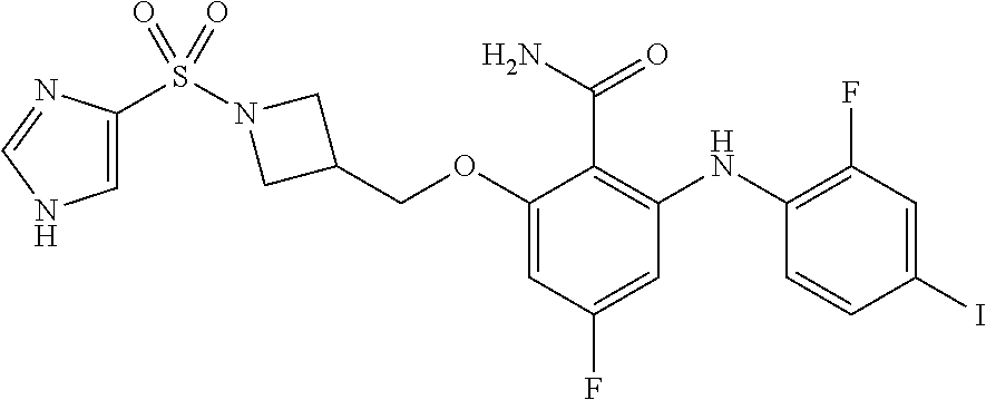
C(OC1=CC(F)=CC(NC2=C(F)C=C(I)C=C2)=C1C(N)=O)C1CN(S(=O)(C2=CNC=N2)=O)C1
